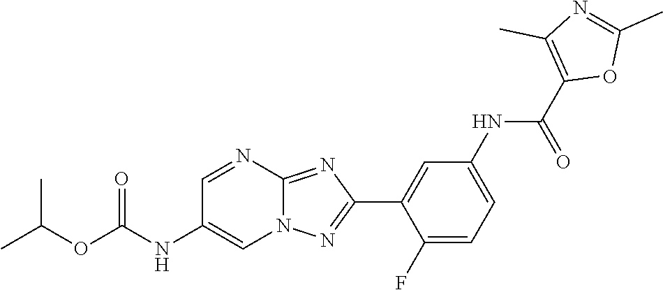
C1(F)=CC=C(NC(C2=C(C)N=C(C)O2)=O)C=C1C1=NN2C(=N1)N=CC(NC(OC(C)C)=O)=C2
